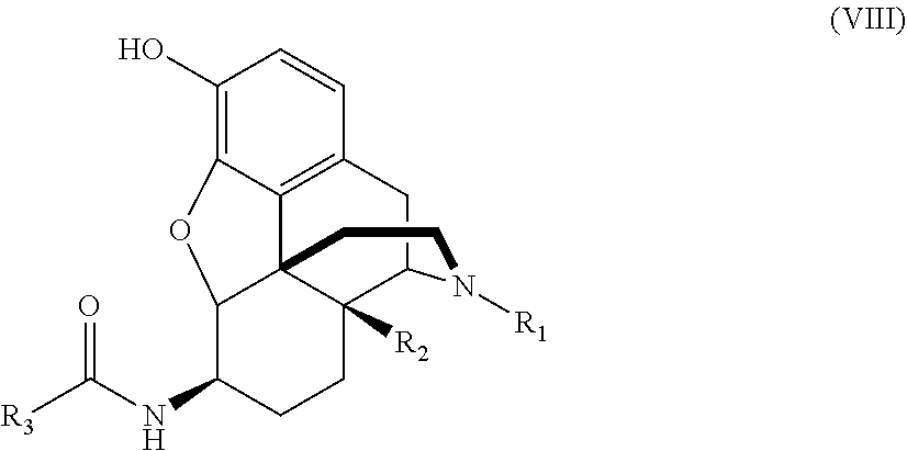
C1(O)=C2C3=C(C=C1)CC1C4([R2])C3(C(C(NC([R3])=O)CC4)O2)CCN1[R1]
